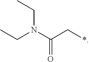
C(C(N(CC)CC)=O)*
